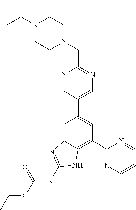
C1(C2=NC=CC=N2)=C2C(=CC(C3=CN=C(CN4CCN(C(C)C)CC4)N=C3)=C1)N=C(NC(OCC)=O)N2
